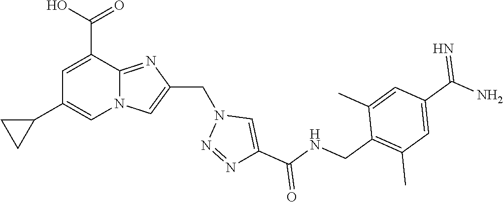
N12C(=NC(CN3N=NC(C(NCC4=C(C)C=C(C(N)=N)C=C4C)=O)=C3)=C1)C(C(O)=O)=CC(C1CC1)=C2
